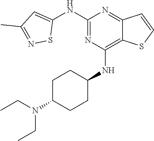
C1(NC2=CC(C)=NS2)=NC(NC2CCC(N(CC)CC)CC2)=C2C(=N1)C=CS2
